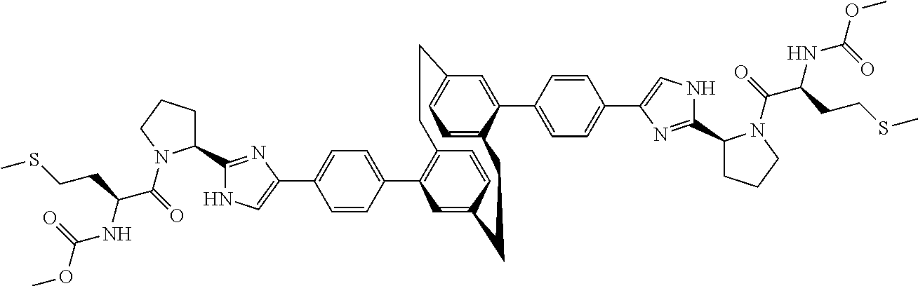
C1(C2=CC=C(C3=CNC(C4CCCN4C(C(NC(OC)=O)CCSC)=O)=N3)C=C2)=C2C=CC(=C1)CCC1=CC=C(C=C1C1=CC=C(C3=CNC(C4CCCN4C(C(NC(OC)=O)CCSC)=O)=N3)C=C1)CC2
